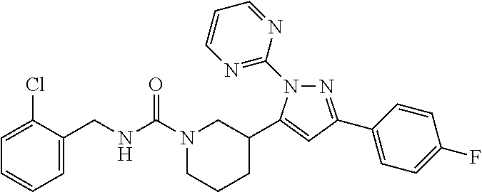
N1=C(C2=CC=C(F)C=C2)C=C(C2CN(C(NCC3=CC=CC=C3Cl)=O)CCC2)N1C1=NC=CC=N1
